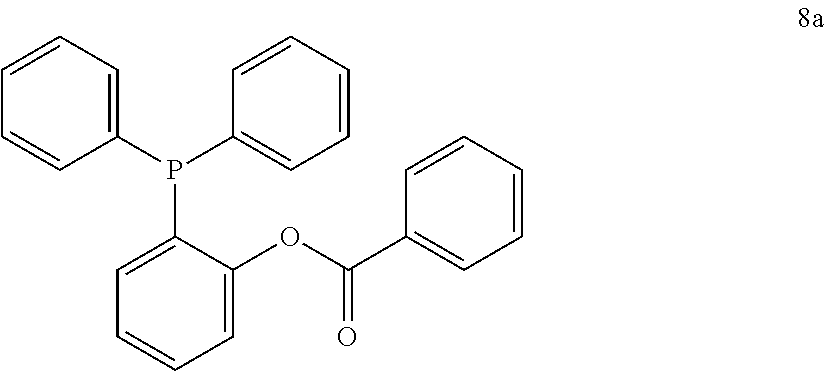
C1(P(C2=CC=CC=C2)C2=CC=CC=C2OC(=O)C2=CC=CC=C2)=CC=CC=C1
